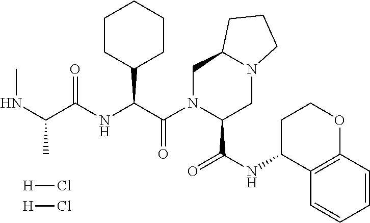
C1N(C(C(NC(C(NC)C)=O)C2CCCCC2)=O)C(C(NC2C3=C(OCC2)C=CC=C3)=O)CN2C1CCC2.[H]Cl.[H]Cl
